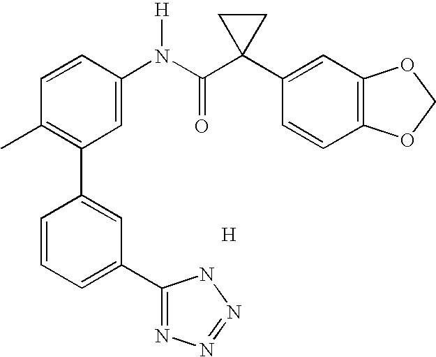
C1=CC(N(C(C2(C3=CC4=C(C=C3)OCO4)CC2)=O)[H])=CC(C2=CC(C3=NN=NN3)=CC=C2)=C1C.[H]
